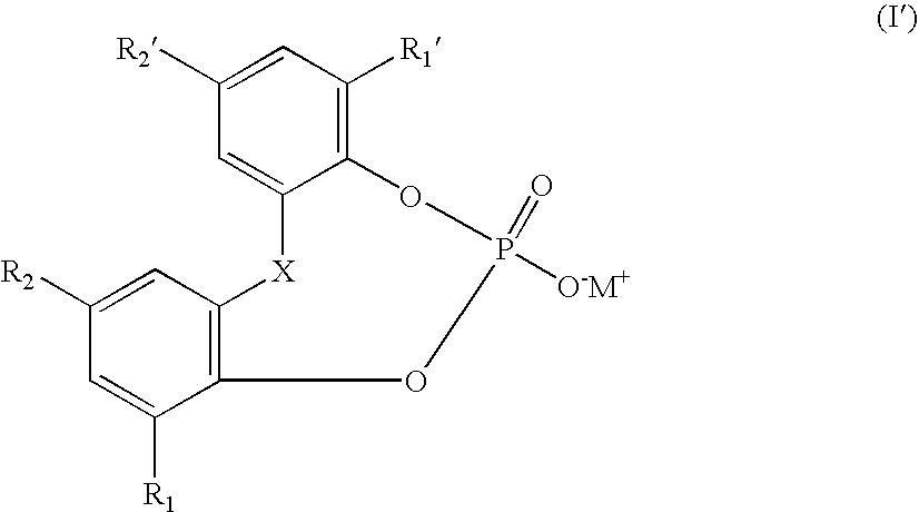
C12=C(C=C([R2])C=C1[R1])[X]C1=CC([R2])=CC([R1])=C1OP([O-M+])(=O)O2
